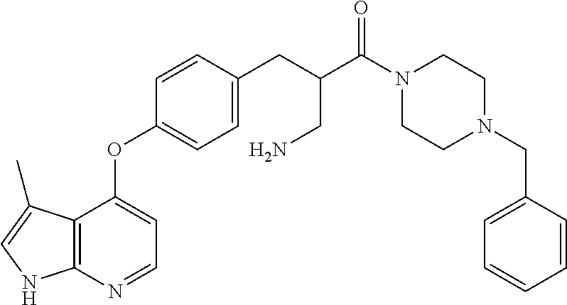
C12=C(N=CC=C1OC1=CC=C(CC(C(=O)N3CCN(CC4=CC=CC=C4)CC3)CN)C=C1)NC=C2C
